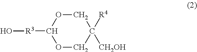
O1CC([R4])([CH2OH])COC1[R3]O
